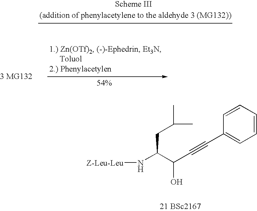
N([Z-Leu-Leu])C(C(C#CC1=CC=CC=C1)O)CC(C)C
